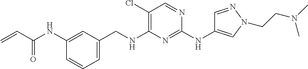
C1=CC=C(CNC2=C(Cl)C=NC(NC3=CN(CCN(C)C)N=C3)=N2)C=C1NC(C=C)=O
